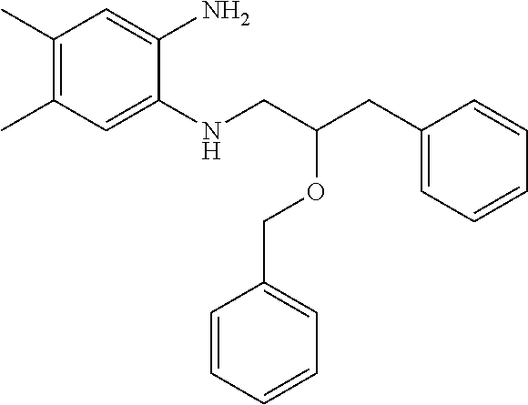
C1(C)=C(C)C=C(NCC(OCC2=CC=CC=C2)CC2=CC=CC=C2)C(N)=C1
